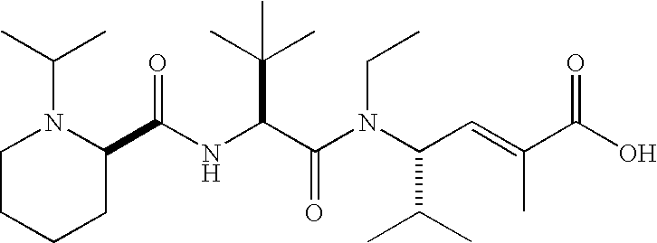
N(C(C(N(C(C(C)C)C=C(C)C(O)=O)CC)=O)C(C)(C)C)C(C1N(C(C)C)CCCC1)=O
